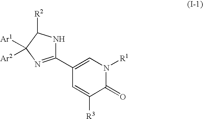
C1(C2=NC([Ar1])([Ar2])C([R2])N2)=CN([R1])C(=O)C([R3])=C1
